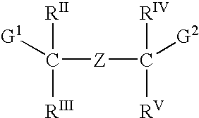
C([Z]C([RV])([RIV])[G2])([RIII])([RII])[G1]
